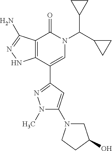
C12=C(C(C3=NN(C)C(N4CC(O)CC4)=C3)=CN(C(C3CC3)C3CC3)C1=O)NN=C2N
